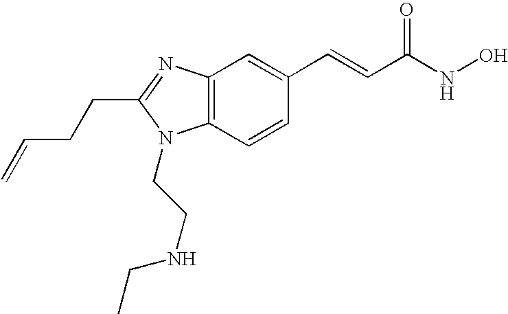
C12=C(N=C(CCC=C)N1CCNCC)C=C(C=CC(=O)NO)C=C2
